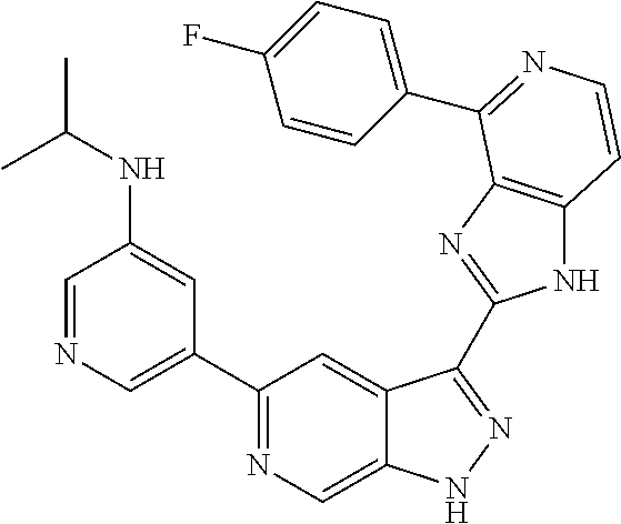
C1=NC=C(C2=NC=C3C(=C2)C(C2=NC4=C(N2)C=CN=C4C2=CC=C(F)C=C2)=NN3)C=C1NC(C)C
